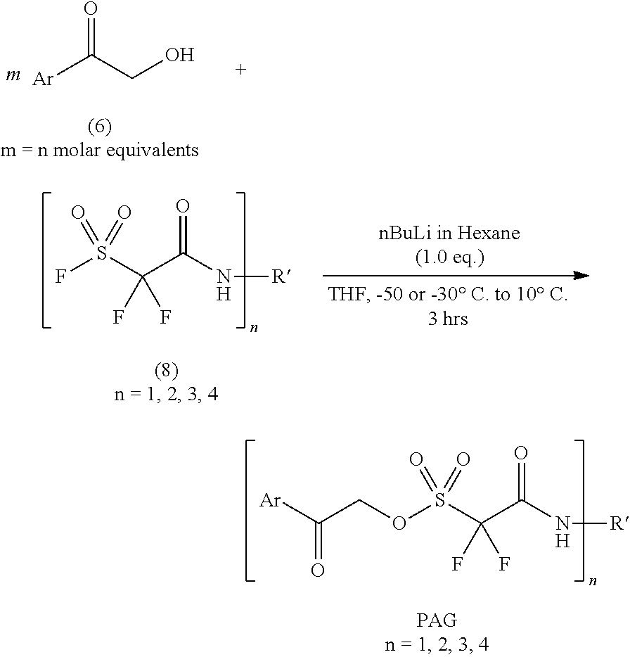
[Ar]C(CO)=O.FS(C(C(N[R])=O)(F)F)(=O)=O.O(S(C(C(N[R])=O)(F)F)(=O)=O)CC([Ar])=O
